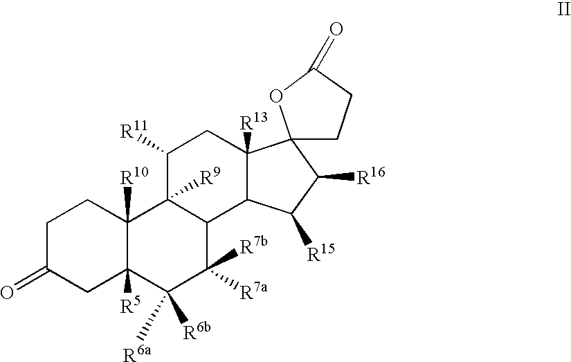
C1C(=O)CC2([R5])C([R10])(C1)C1([R9])C(C([R7b])([R7a])C2([R6b])[R6a])C2C([R13])(CC1[R11])C1(C([R16])C2[R15])CCC(=O)O1
